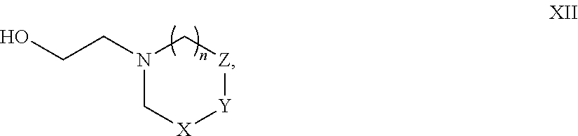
N1(CCO)C[X][Y][Z]C1
